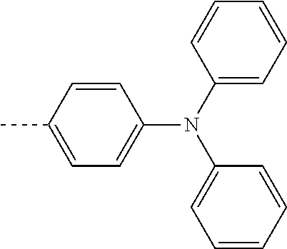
C1(N(C2=CC=CC=C2)C2=CC=CC=C2)=CC=C(C)C=C1
